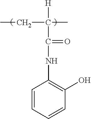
C1=CC=CC(O)=C1NC(=O)C(C)(CC)[H]
